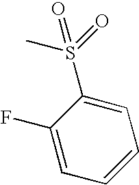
C1(S(=O)(C)=O)=CC=CC=C1F
